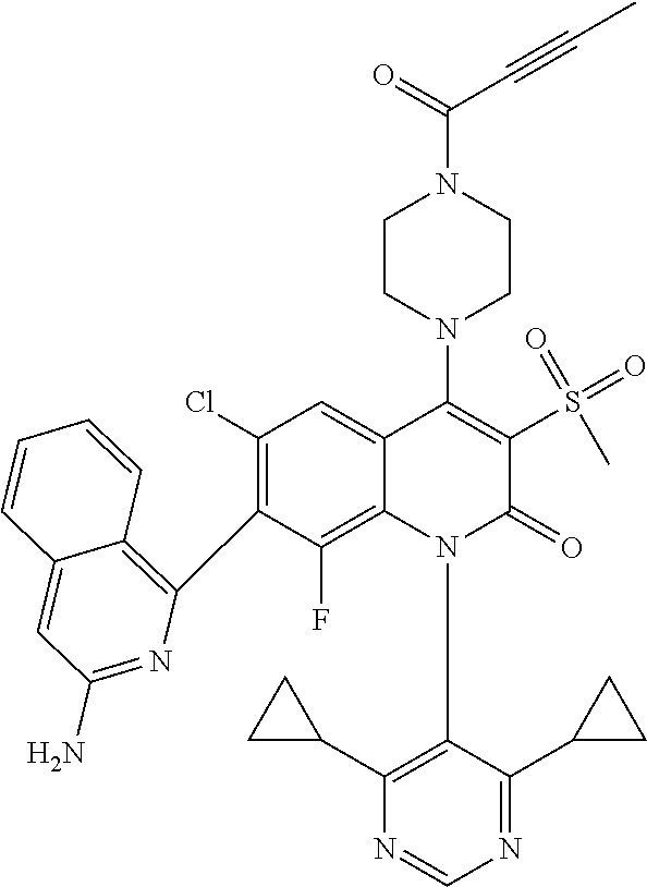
C12=CC(N)=NC(C3=C(Cl)C=C4C(=C3F)N(C3=C(C5CC5)N=CN=C3C3CC3)C(=O)C(S(C)(=O)=O)=C4N3CCN(C(=O)C#CC)CC3)=C1C=CC=C2
